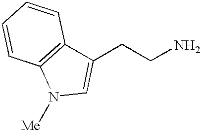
C1(CCN)=CN([Me])C2=C1C=CC=C2
